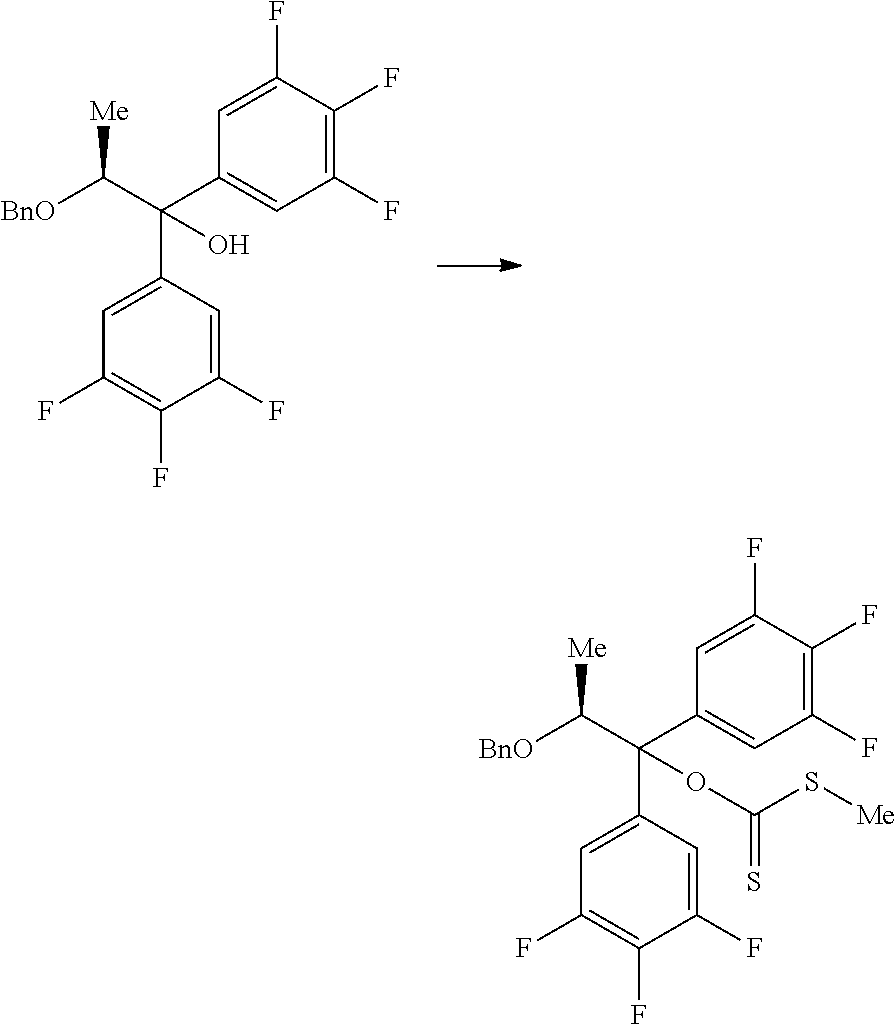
C1=C(C(C2=CC(F)=C(F)C(F)=C2)(C([BnO])[Me])O)C=C(F)C(F)=C1F.C1=C(C(C2=CC(F)=C(F)C(F)=C2)(C([BnO])[Me])OC(=S)S[Me])C=C(F)C(F)=C1F
